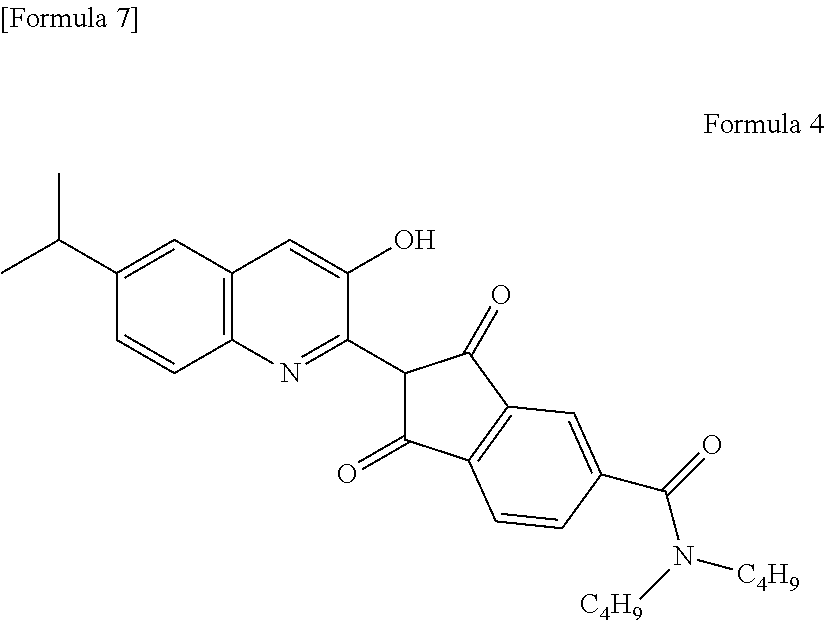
C12=C(C=C(C(C)C)C=C1)C=C(O)C(C1C(=O)C3=C(C1=O)C=C(C(N([C4H9])[C4H9])=O)C=C3)=N2
